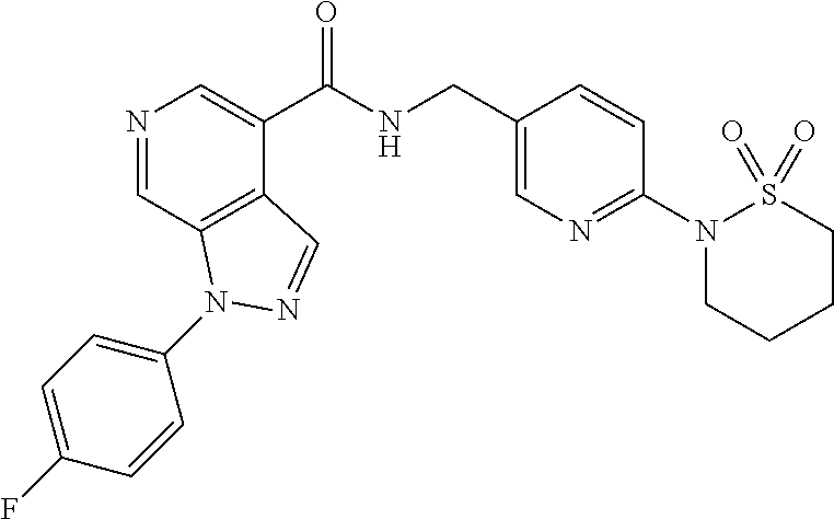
N1=CC2=C(C(C(NCC3=CN=C(N4CCCCS4(=O)=O)C=C3)=O)=C1)C=NN2C1=CC=C(F)C=C1
